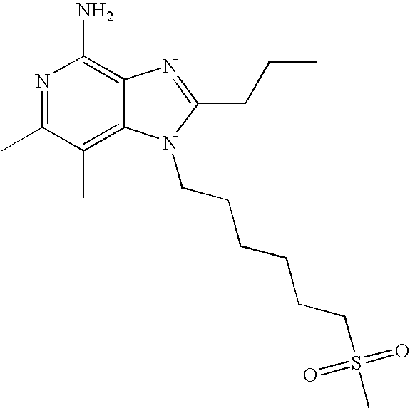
C(CCCN1C2=C(C)C(C)=NC(N)=C2N=C1CCC)CCS(C)(=O)=O
